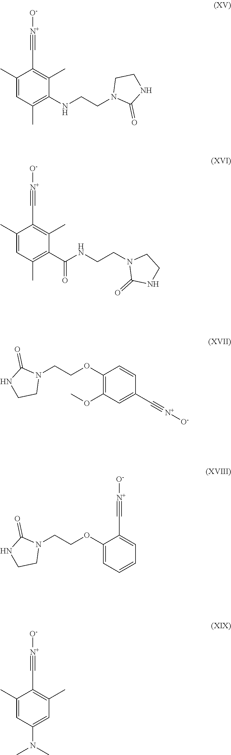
C1(C)=CC(C)=C(NCCN2C(=O)NCC2)C(C)=C1C#[N+][O-].C1(C)=CC(C)=C(C(NCCN2C(=O)NCC2)=O)C(C)=C1C#[N+][O-].C1(OCCN2C(=O)NCC2)=C(OC)C=C(C#[N+][O-])C=C1.C1(OCCN2C(=O)NCC2)=CC=CC=C1C#[N+][O-].C1(C)=CC(N(C)C)=CC(C)=C1C#[N+][O-]
